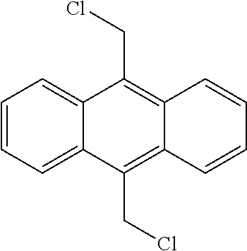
C1=CC=C2C(=C1)C(CCl)=C1C(=C2CCl)C=CC=C1
